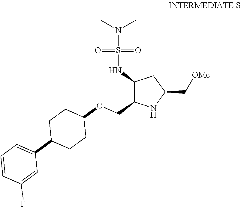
C1(NS(N(C)C)(=O)=O)C(COC2CCC(C3=CC=CC(F)=C3)CC2)NC(C[OMe])C1
